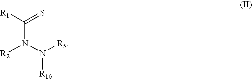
C(N(N([R5])[R10])[R2])([R1])=S
